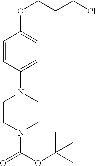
C1=CC(N2CCN(C(OC(C)(C)C)=O)CC2)=CC=C1OCCCCl
